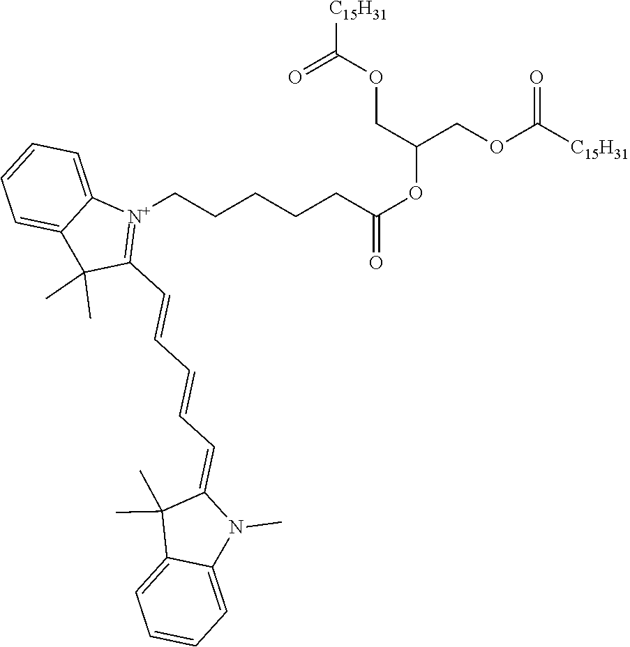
[C15H31]C(OCC(COC([C15H31])=O)OC(=O)CCCCC[N+]1=C(C=CC=CC=C2C(C)(C)C3=CC=CC=C3N2C)C(C)(C)C2=CC=CC=C12)=O
